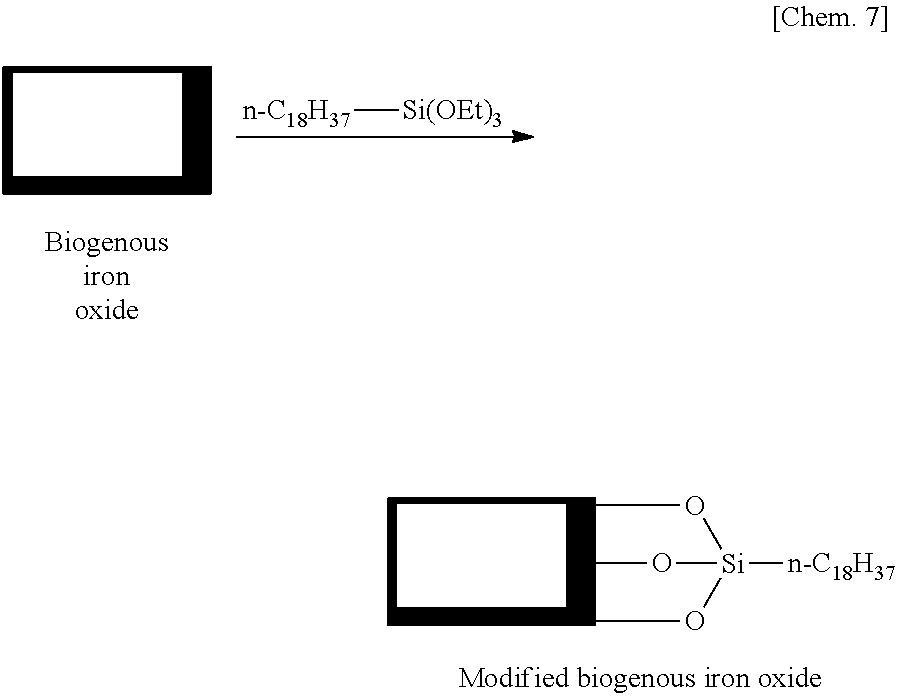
CO[Si](OC)(OC)[n-C18H37].[n-C18H37][Si(OEt)3]
